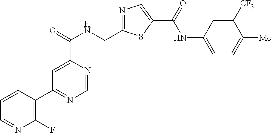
C1=NC(C(=O)NC(C2=NC=C(C(=O)NC3=CC=C([Me])C([CF3])=C3)S2)C)=CC(C2=C(F)N=CC=C2)=N1
